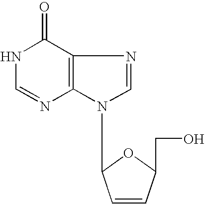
C12=C(C(=O)NC=N1)N=CN2C1C=CC(CO)O1
